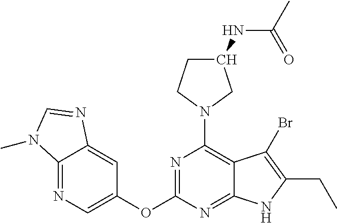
C12=NC=C(OC3=NC(N4CC(NC(=O)C)CC4)=C4C(=N3)NC(CC)=C4Br)C=C1N=CN2C
